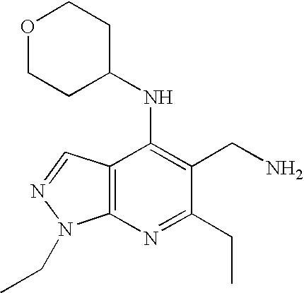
C12=C(N=C(CC)C(CN)=C1NC1CCOCC1)N(CC)N=C2
